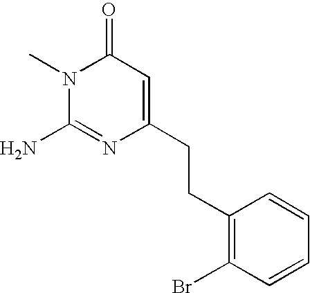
N1(C)C(N)=NC(CCC2=C(Br)C=CC=C2)=CC1=O
